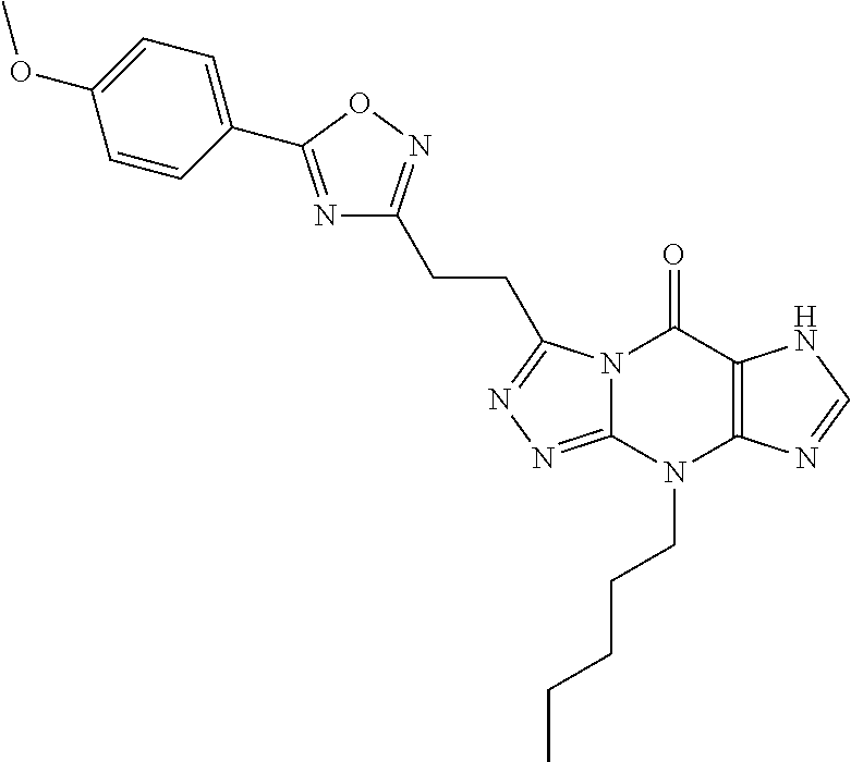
N12C(=NN=C1CCC1=NOC(C3=CC=C(OC)C=C3)=N1)N(CCCCC)C1=C(C2=O)NC=N1
